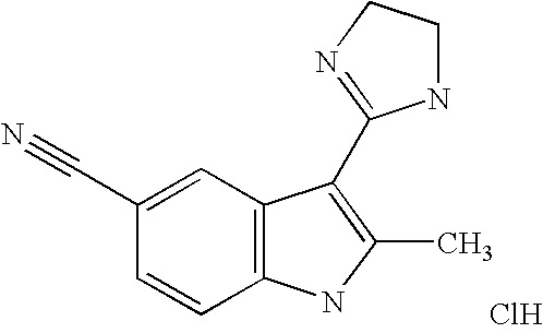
C1=C(C#N)C=CC2=C1C(C1=NCCN1)=C(C)N2.Cl
